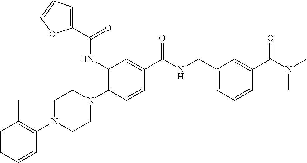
C1=CC=CC(N2CCN(C3=C(NC(C4=CC=CO4)=O)C=C(C(NCC4=CC=CC(C(N(C)C)=O)=C4)=O)C=C3)CC2)=C1C
